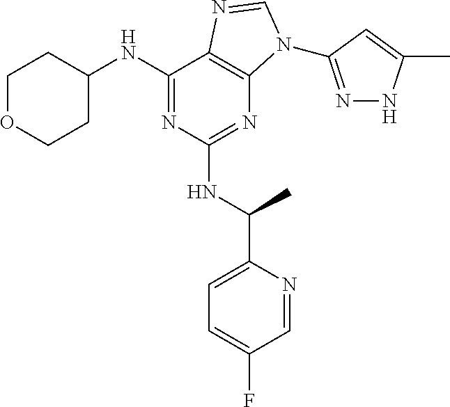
C1(NC2CCOCC2)=NC(NC(C2=CC=C(F)C=N2)C)=NC2=C1N=CN2C1=NNC(C)=C1
